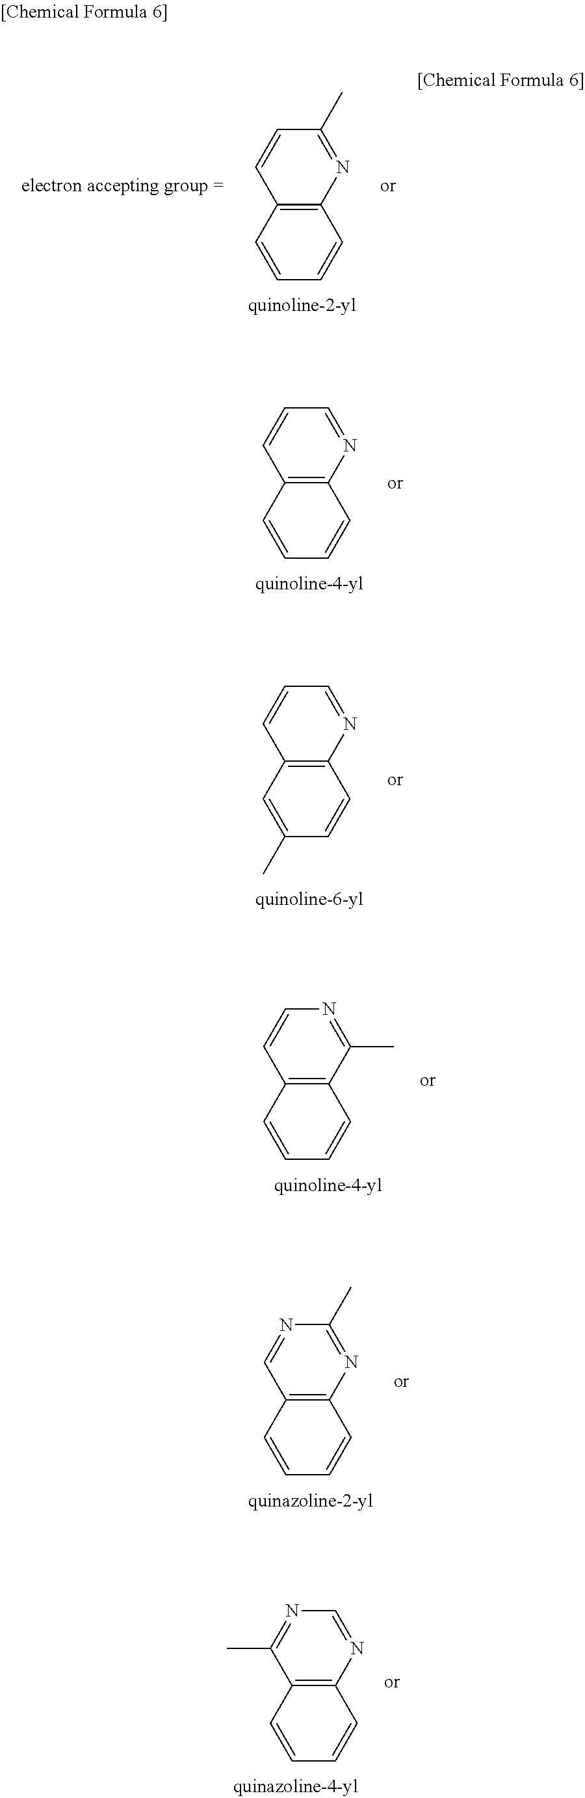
C12=C(C=CC=C1)C=CC(C)=N2.C12=C(C=CC=C1)C=CC=N2.C12=C(C=C(C)C=C1)C=CC=N2.C12=C(C=CC=C1)C=CN=C2C.C12=C(C=CC=C1)C(C)=NC=N2.C12=C(C=CC=C1)C=NC(C)=N2
